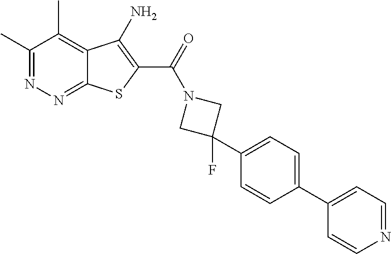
C1(C)=NN=C2C(=C1C)C(N)=C(C(=O)N1CC(C3=CC=C(C4=CC=NC=C4)C=C3)(F)C1)S2
